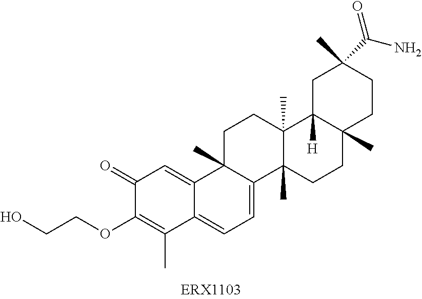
C1(=O)C(OCCO)=C(C)C2=CC=C3C(C)(C2=C1)CCC1(C)C3(C)CCC2(C)C1([H])CC(C)(C(N)=O)CC2
